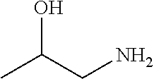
CC(CN)O
